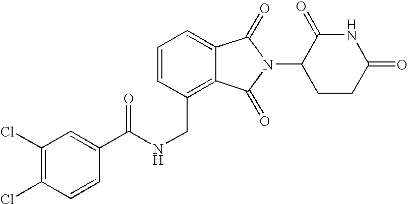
C(C1=C2C(=CC=C1)C(=O)N(C1CCC(=O)NC1=O)C2=O)NC(C1=CC(Cl)=C(Cl)C=C1)=O
